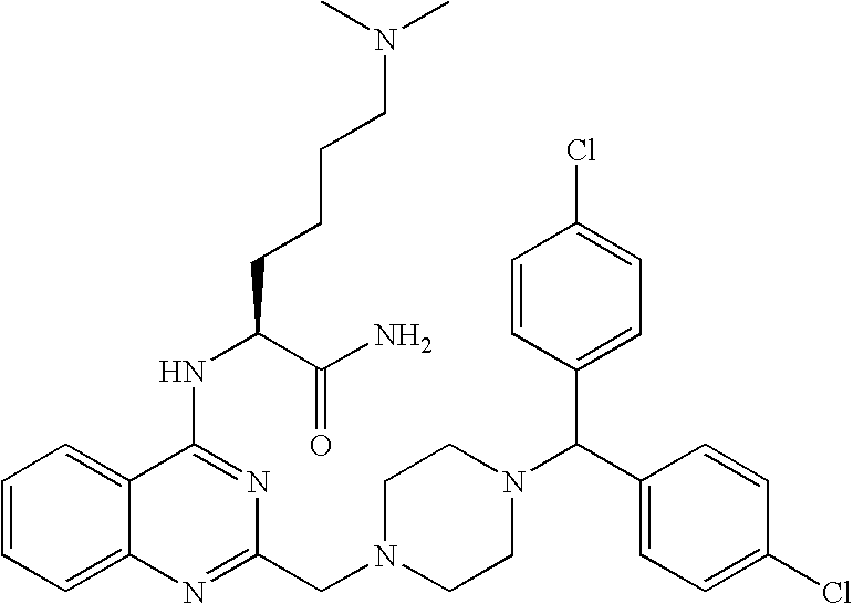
C1(NC(CCCCN(C)C)C(N)=O)=NC(CN2CCN(C(C3=CC=C(Cl)C=C3)C3=CC=C(Cl)C=C3)CC2)=NC2=CC=CC=C12
